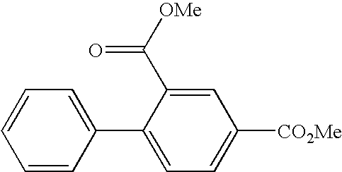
C1(C2=CC=C([CO2Me])C=C2C([OMe])=O)=CC=CC=C1
